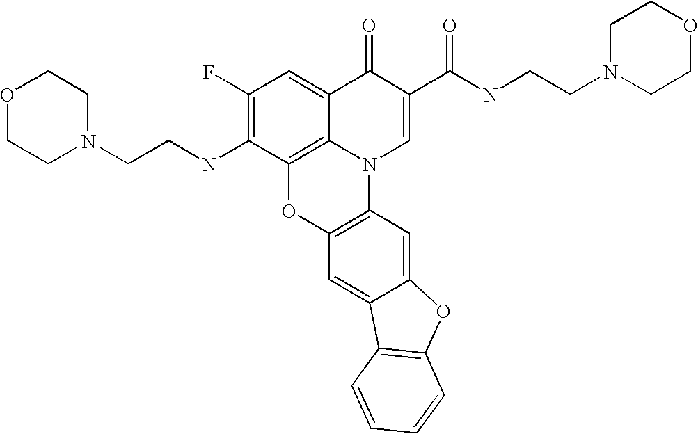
C12=C3C(=CC(F)=C1NCCN1CCOCC1)C(=O)C(C(=O)NCCN1CCOCC1)=CN3C1=C(O2)C=C2C(=C1)OC1=C2C=CC=C1
